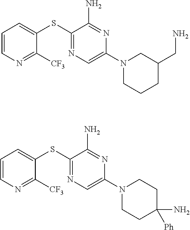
C1=CN=C([CF3])C(SC2=NC=C(N3CCCC(CN)C3)N=C2N)=C1.C1=CN=C([CF3])C(SC2=NC=C(N3CCC([Ph])(N)CC3)N=C2N)=C1
